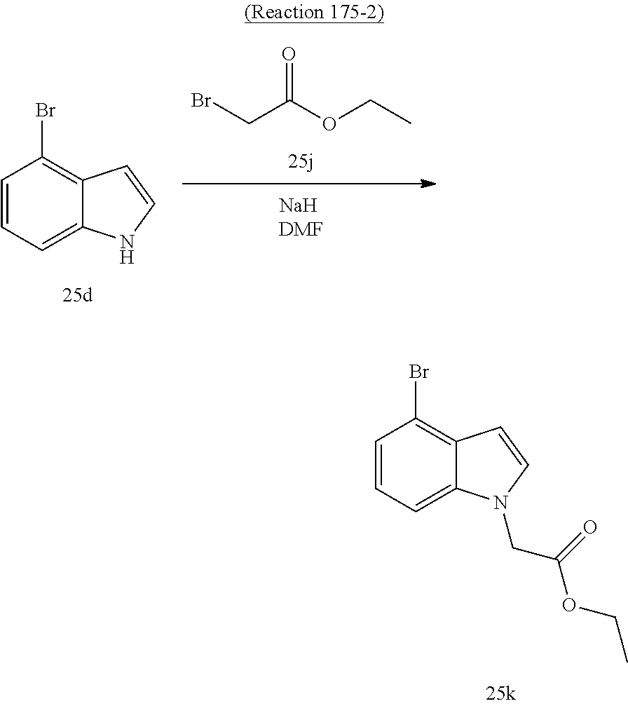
C1=CC=C2C(=C1Br)C=CN2CC(=O)OCC.BrCC(OCC)=O.C1=CC=C2C(=C1Br)C=CN2
